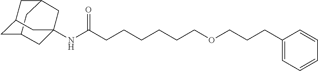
C12CC3CC(C1)CC(NC(CCCCCCOCCCC1=CC=CC=C1)=O)(C3)C2
